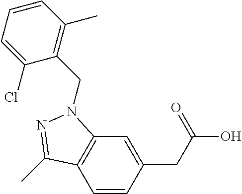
C1=CC(CC(O)=O)=CC2=C1C(C)=NN2CC1=C(C)C=CC=C1Cl
